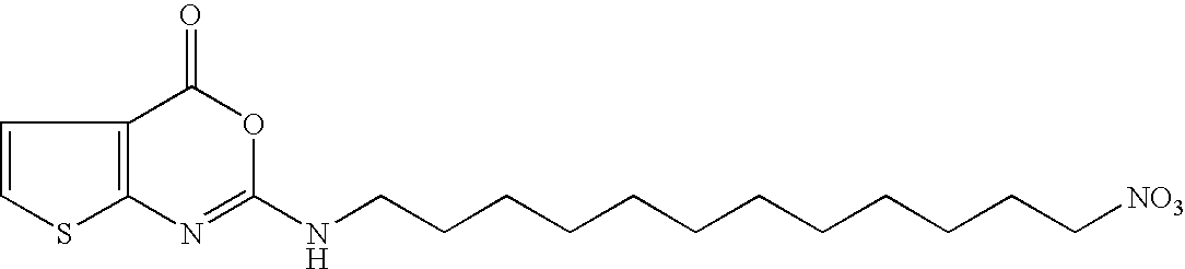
C12=C(C(=O)OC(NCCCCCCCCCCCC[NO3])=N1)C=CS2
